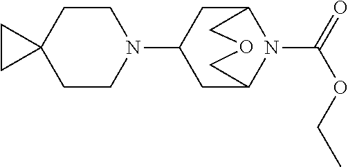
C12(CCN(C3CC4N(C(=O)OCC)C(C3)COC4)CC1)CC2
